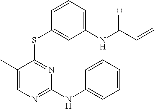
C1(C)=CN=C(NC2=CC=CC=C2)N=C1SC1=CC(NC(C=C)=O)=CC=C1
